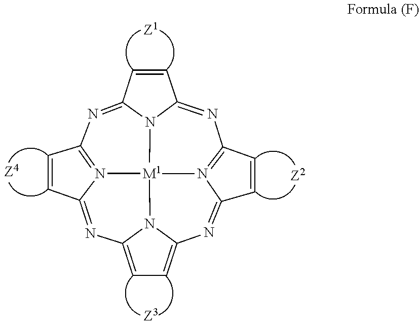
C12=CC=C3N1[M1]14N5=C(C=CC5=N3)N=C3C=CC(=NC5=N1C(=N2)C=C5)N34
